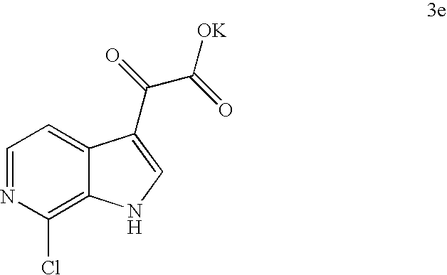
C1=NC(Cl)=C2C(=C1)C(C(=O)C(=O)[OK])=CN2
